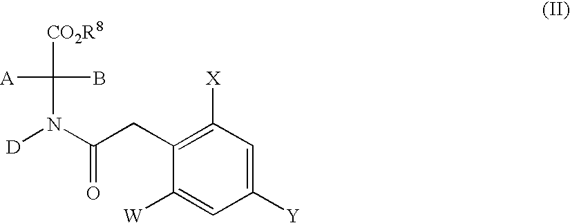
[CO2R8]C(B)([A])N([D])C(=O)CC1=C([X])C=C([Y])C=C1[W]
